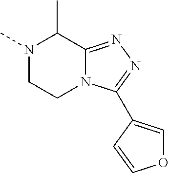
N1(C)CCN2C(=NN=C2C2=COC=C2)C1C
